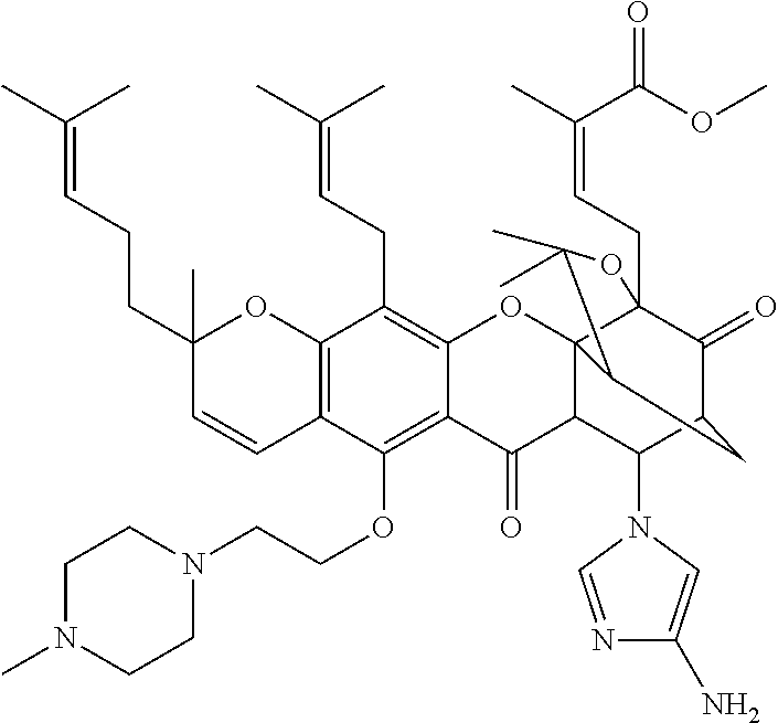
C12=C(C=CC(CCC=C(C)C)(C)O1)C(OCCN1CCN(C)CC1)=C1C(=C2CC=C(C)C)OC23C4(CC=C(C)C(OC)=O)C(=O)C(CC2C(C)(C)O4)C(N2C=NC(N)=C2)C3C1=O
